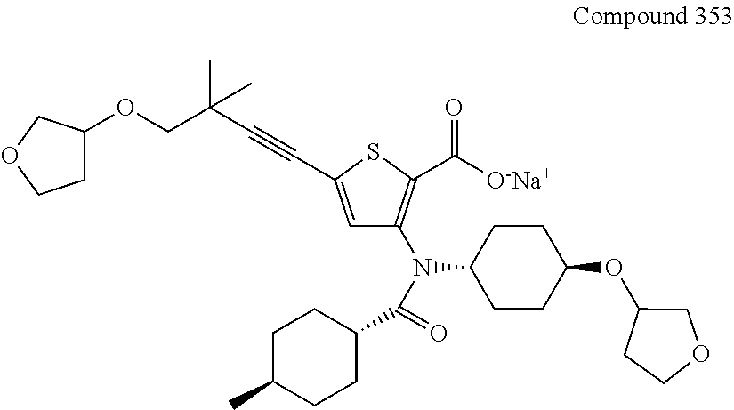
C1=C(C#CC(COC2CCOC2)(C)C)SC(C([O-Na+])=O)=C1N(C(=O)C1CCC(C)CC1)C1CCC(OC2CCOC2)CC1
